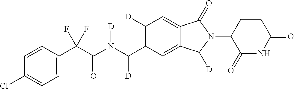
C1=CC(C(C(N(C(C2=C([D])C=C3C(=C2)C([D])N(C2C(=O)NC(=O)CC2)C3=O)[D])[D])=O)(F)F)=CC=C1Cl
